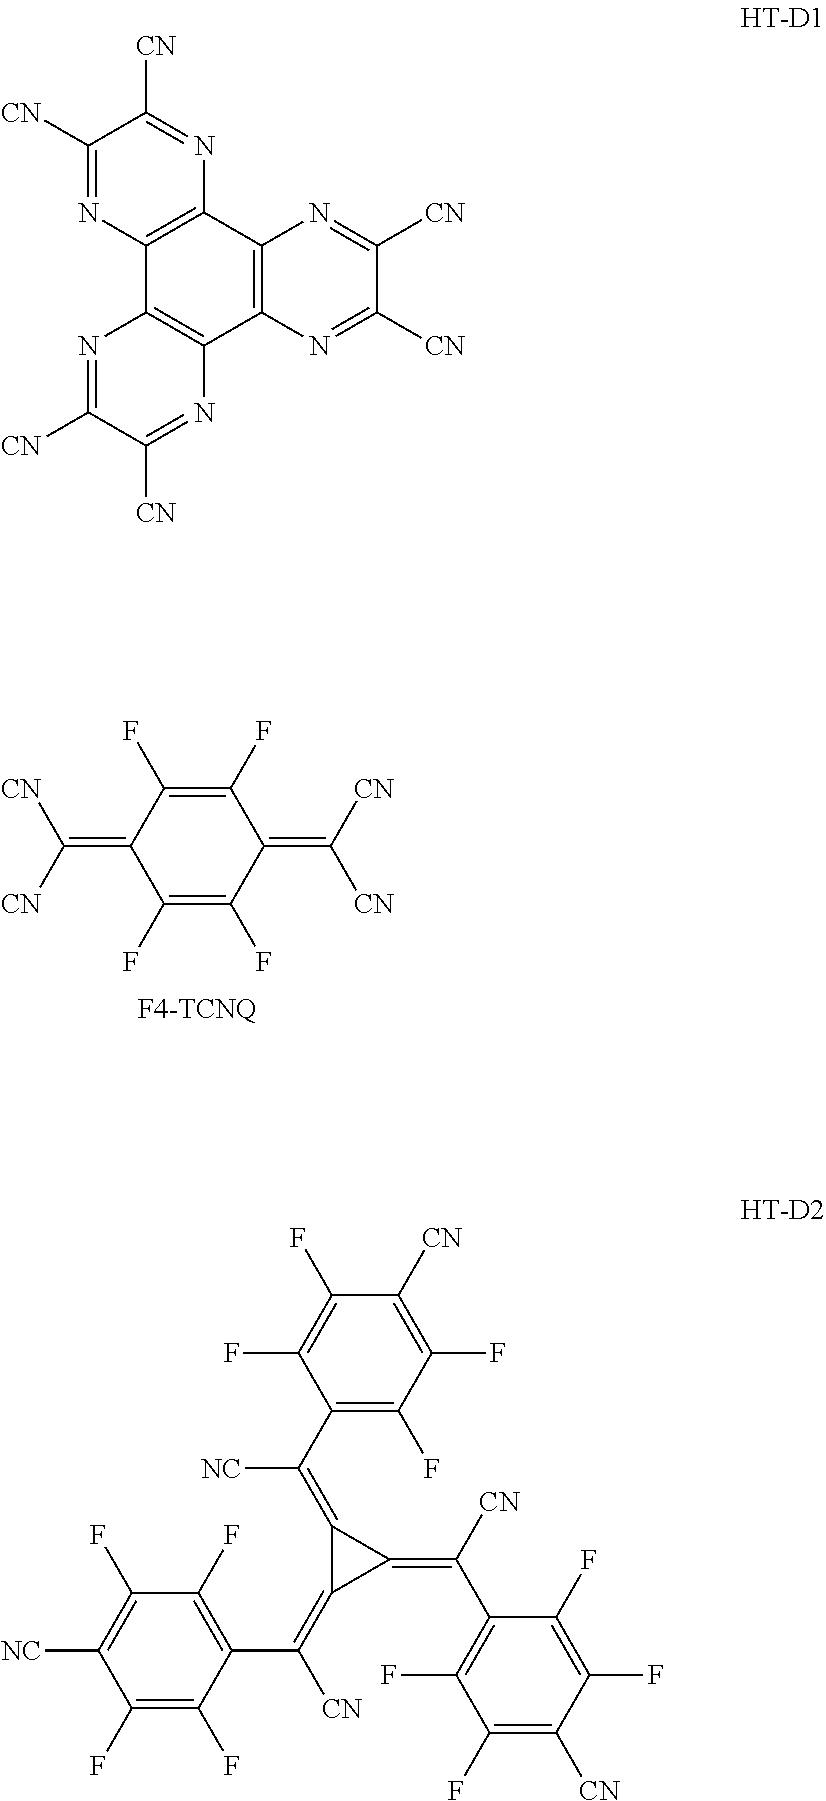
C1(F)=C(F)C(=C([CN])[CN])C(F)=C(F)C1=C([CN])[CN].C1([CN])=NC2=C(N=C1[CN])C1=C(C3=C2N=C([CN])C([CN])=N3)N=C([CN])C([CN])=N1.C1(F)=C(F)C(C(=C2C(=C([CN])C3=C(F)C(F)=C([NC])C(F)=C3F)C2=C([CN])C2=C(F)C(F)=C([CN])C(F)=C2F)[NC])=C(F)C(F)=C1[CN]
